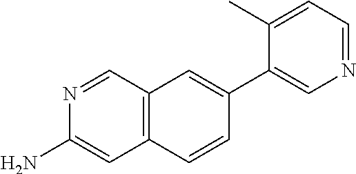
C1(N)=CC2=C(C=C(C3=CN=CC=C3C)C=C2)C=N1
